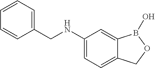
C1=CC=C(CNC2=CC=C3C(=C2)B(O)OC3)C=C1
